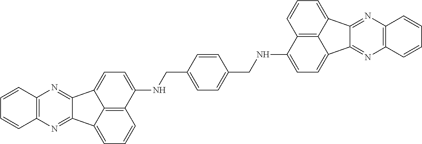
C1=C2C3=NC4=C(N=C3C3=CC=CC(=C23)C(NCC2=CC=C(CNC3=CC=C5C6=NC7=C(N=C6C6=CC=CC3=C65)C=CC=C7)C=C2)=C1)C=CC=C4
